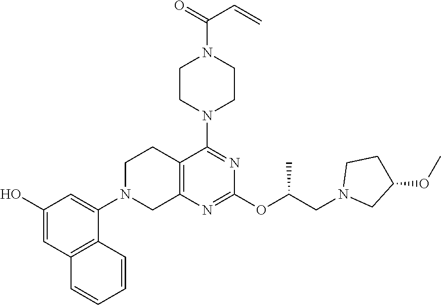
C12=C(N=C(OC(CN3CC(OC)CC3)C)N=C1N1CCN(C(=O)C=C)CC1)CN(C1=CC(O)=CC3=C1C=CC=C3)CC2
